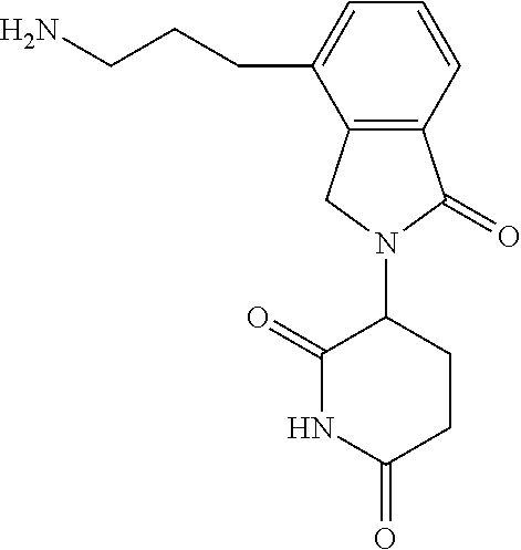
C12=C(C=CC=C1CCCN)C(=O)N(C1C(=O)NC(=O)CC1)C2
